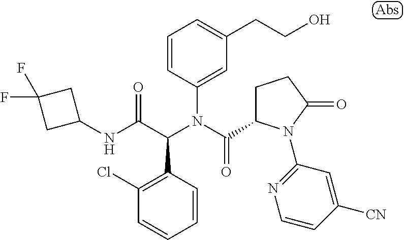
C1=CC(N(C(=O)C2CCC(=O)N2C2=NC=CC([CN])=C2)C(C(NC2CC(F)(F)C2)=O)C2=C(Cl)C=CC=C2)=CC(CCO)=C1
